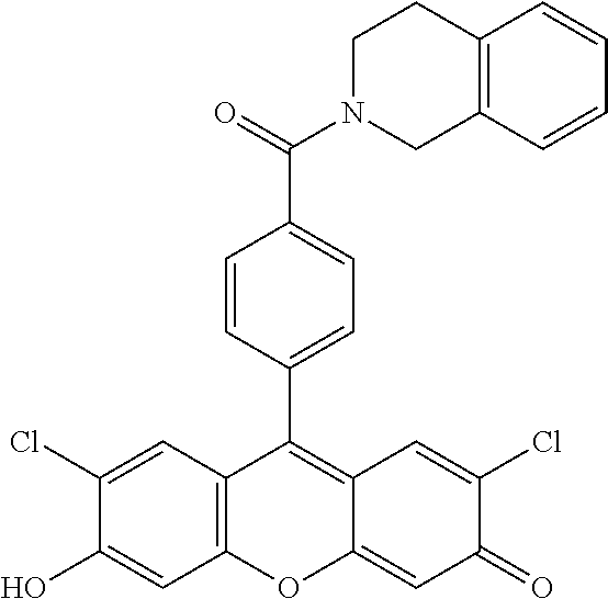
C12=C(C=C(Cl)C(O)=C1)C(C1=CC=C(C(=O)N3CC4=C(CC3)C=CC=C4)C=C1)=C1C(=CC(=O)C(Cl)=C1)O2
